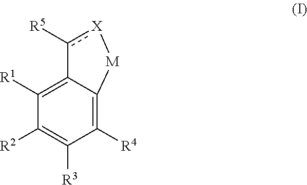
C1([R4])=C2C(=C([R1])C([R2])=C1[R3])c([R5])[X][M]2
